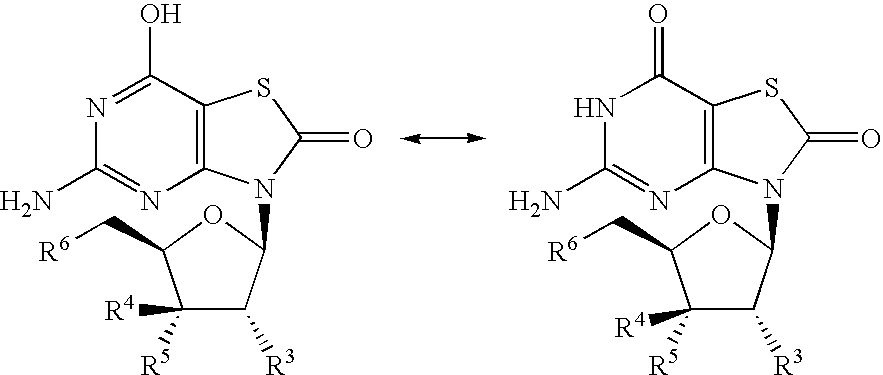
N1=C(O)C2=C(N=C1N)N(C1C([R3])C([R5])([R4])C(C[R6])O1)C(=O)S2.N1C(N)=NC2=C(C1=O)SC(=O)N2C1C([R3])C([R5])([R4])C(C[R6])O1
